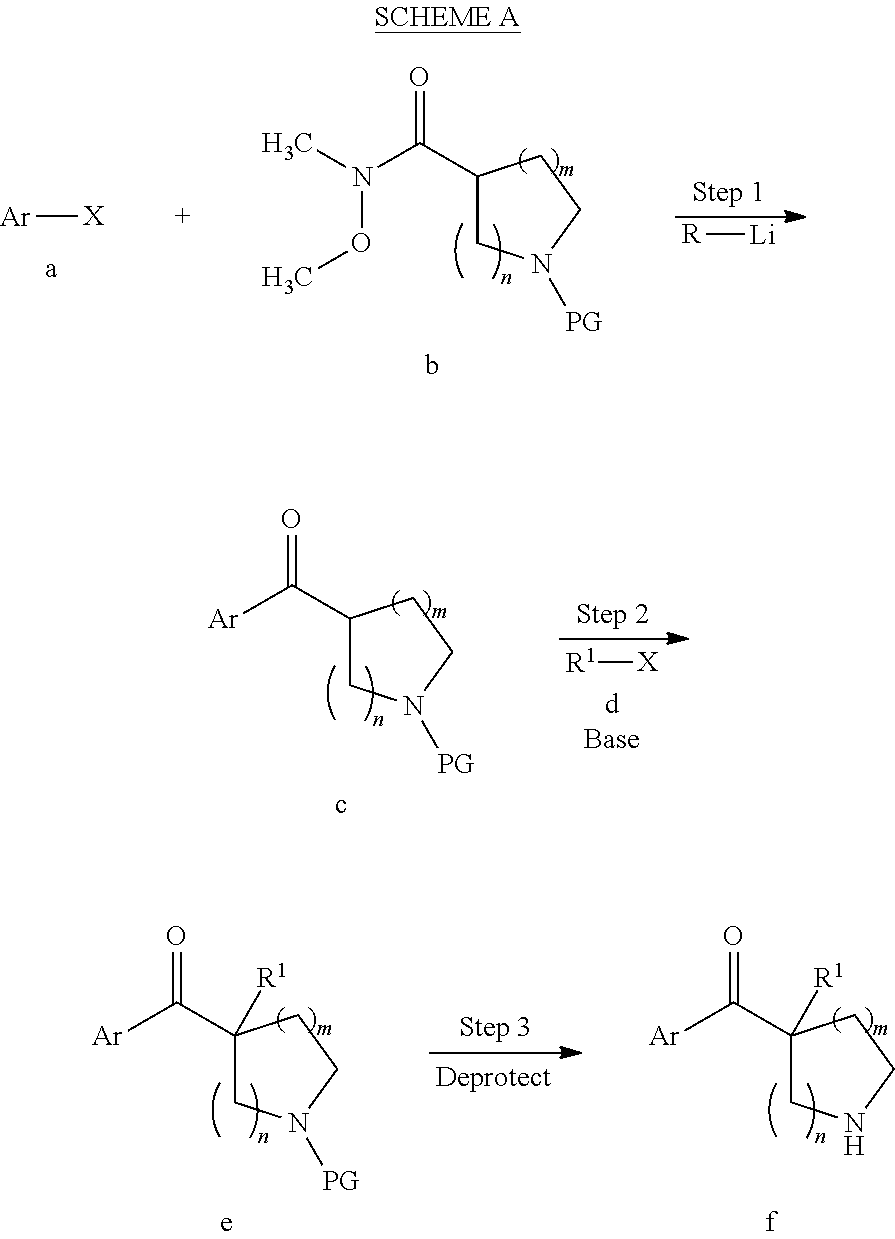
[Ar][X].C1(C(N(C)OC)=O)CN([PG])CC1.[R][Li].C1(C([Ar])=O)CN([PG])CC1.[R1][X].C1(C([Ar])=O)([R1])CN([PG])CC1.C1(C([Ar])=O)([R1])CNCC1
